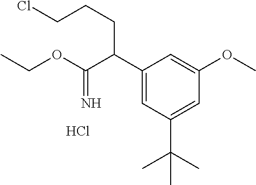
C1(C(C(OCC)=N)CCCCl)=CC(C(C)(C)C)=CC(OC)=C1.Cl
